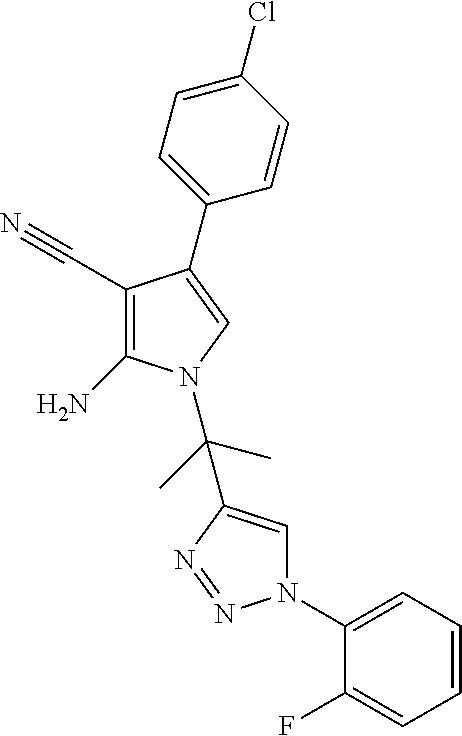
C1(Cl)=CC=C(C2=CN(C(C)(C)C3=CN(C4=CC=CC=C4F)N=N3)C(N)=C2C#N)C=C1
